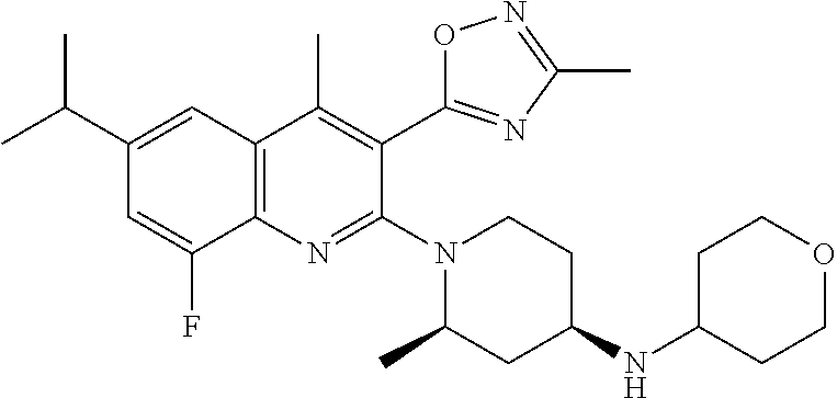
C1(C(C)C)=CC2=C(N=C(N3CCC(NC4CCOCC4)CC3C)C(C3=NC(C)=NO3)=C2C)C(F)=C1
